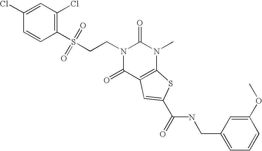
C(N1C(=O)N(C)C2=C(C1=O)C=C(C(NCC1=CC=CC(OC)=C1)=O)S2)CS(C1=C(Cl)C=C(Cl)C=C1)(=O)=O
